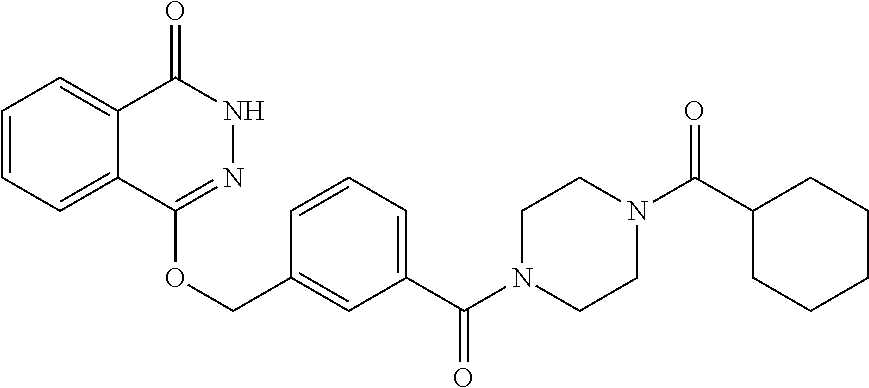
C1=CC=C2C(=C1)C(=O)NN=C2OCC1=CC(C(N2CCN(C(C3CCCCC3)=O)CC2)=O)=CC=C1
